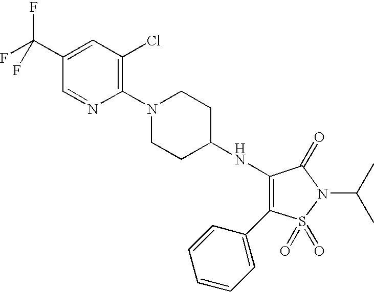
C1(NC2CCN(C3=C(Cl)C=C(C(F)(F)F)C=N3)CC2)=C(C2=CC=CC=C2)S(=O)(=O)N(C(C)C)C1=O
